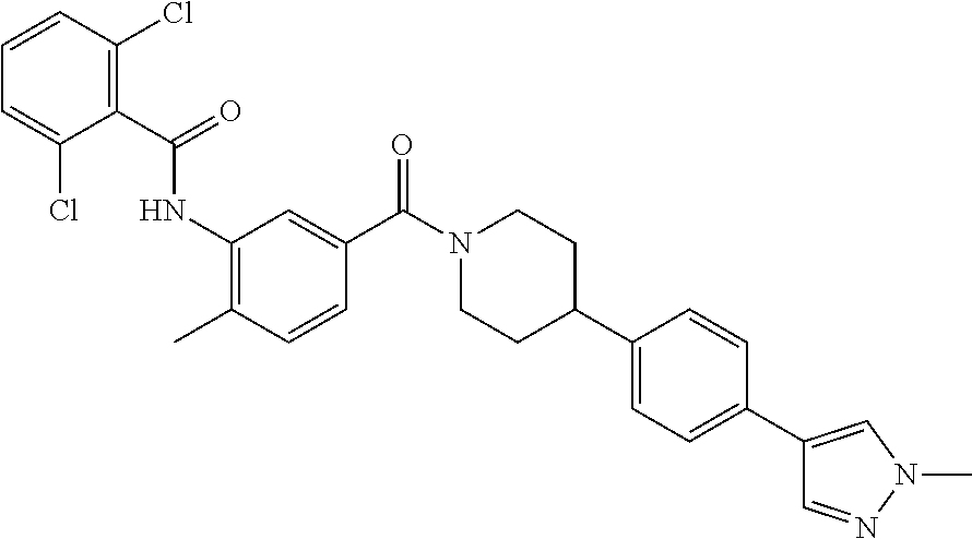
C1(C(=O)NC2=C(C)C=CC(C(N3CCC(C4=CC=C(C5=CN(C)N=C5)C=C4)CC3)=O)=C2)=C(Cl)C=CC=C1Cl
